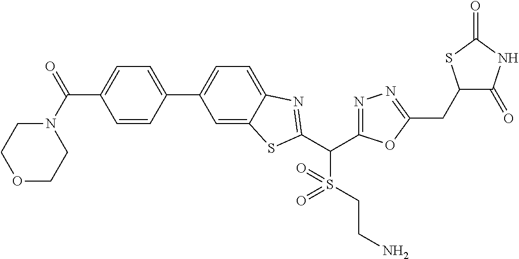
C1=CC(C2=CC=C3C(=C2)SC(C(S(CCN)(=O)=O)C2=NN=C(CC4C(=O)NC(=O)S4)O2)=N3)=CC=C1C(N1CCOCC1)=O
